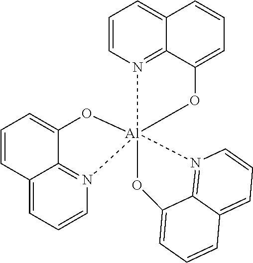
C1=CN2=C3C(=C1)C=CC=C3O[Al]213(N2=C4C(=CC=C2)C=CC=C4O1)OC1=CC=CC2=CC=CN3=C12
